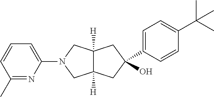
C1(C2(O)CC3([H])C([H])(CN(C4=CC=CC(C)=N4)C3)C2)=CC=C(C(C)(C)C)C=C1
